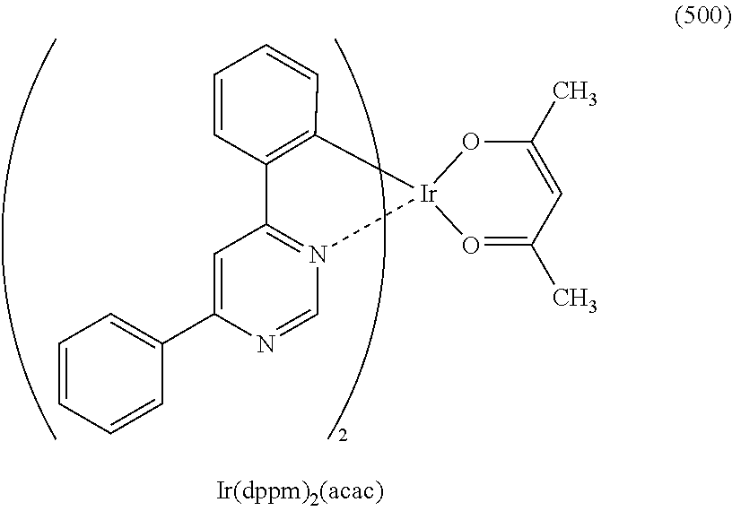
C1=CC=CC(C2=CC3=N(C=N2)[Ir]2(C4=C3C=CC=C4)O=C(C)C=C(C)O2)=C1
